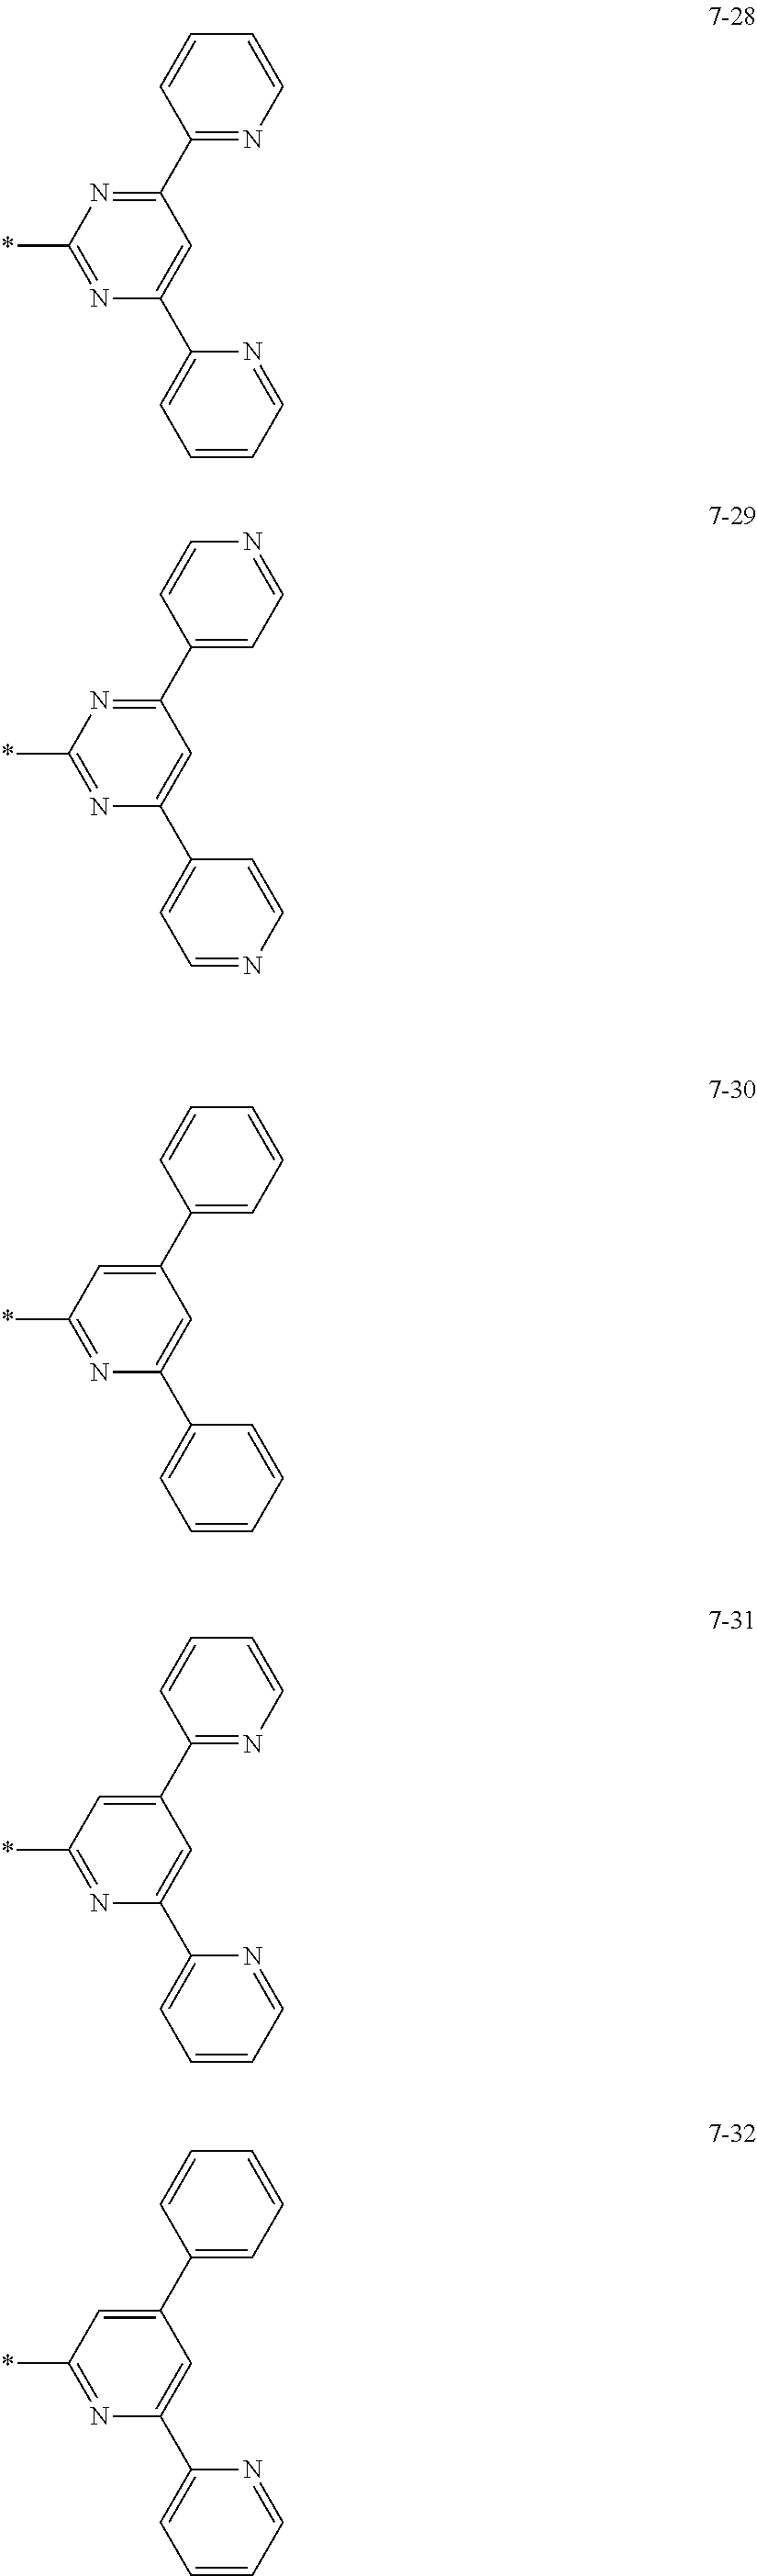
C1(C2=NC=CC=C2)=NC(*)=NC(C2=CC=CC=N2)=C1.C1(C2=CC=NC=C2)=NC(*)=NC(C2=CC=NC=C2)=C1.C1(C2=CC=CC=C2)=CC(*)=NC(C2=CC=CC=C2)=C1.C1(C2=NC=CC=C2)=CC(*)=NC(C2=CC=CC=N2)=C1.C1(C2=CC=CC=C2)=CC(*)=NC(C2=CC=CC=N2)=C1
